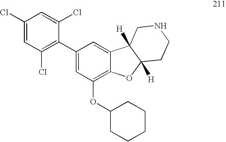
C1(Cl)=CC(Cl)=C(C2=CC(OC3CCCCC3)=C3C(=C2)C2([H])C([H])(O3)CCNC2)C(Cl)=C1
